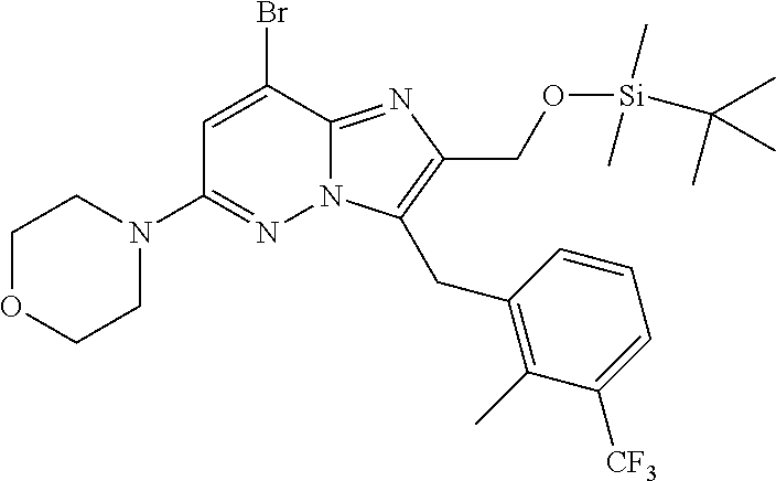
C1OCCN(C2=NN3C(=NC(CO[Si](C)(C)C(C)(C)C)=C3CC3=C(C)C([CF3])=CC=C3)C(Br)=C2)C1
